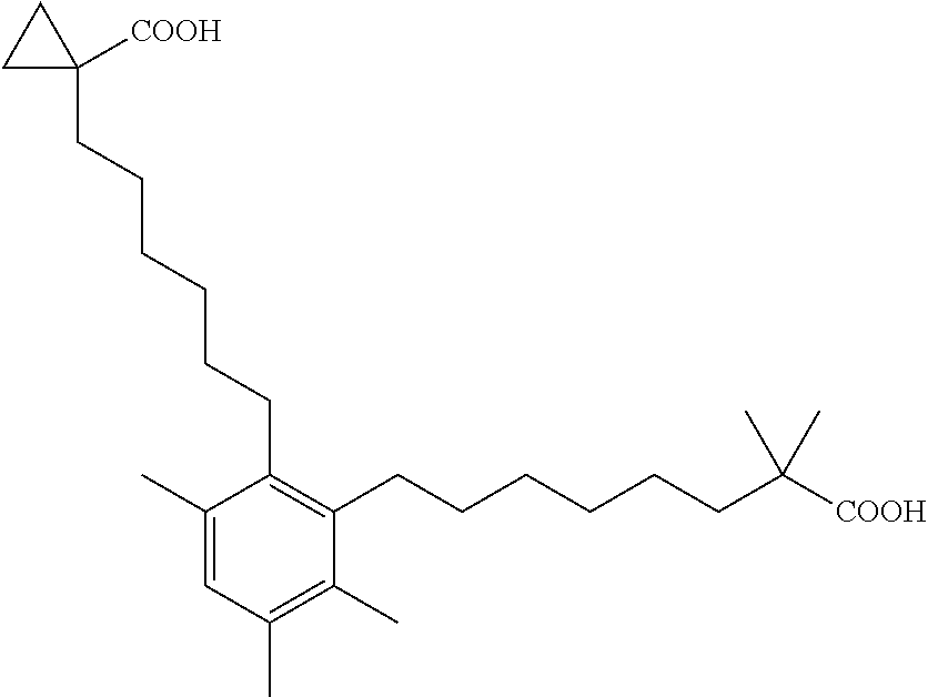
C1(C)=CC(C)=C(C)C(CCCCCCC([COOH])(C)C)=C1CCCCCCC1([COOH])CC1
